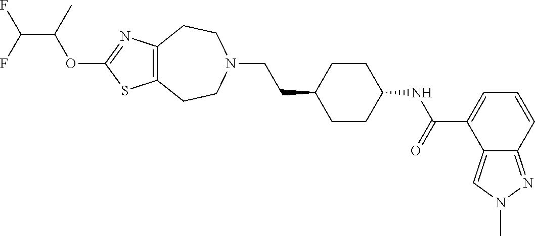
C12=C(N=C(OC(C(F)F)C)S1)CCN(CCC1CCC(NC(C3=CC=CC4=NN(C)C=C34)=O)CC1)CC2
